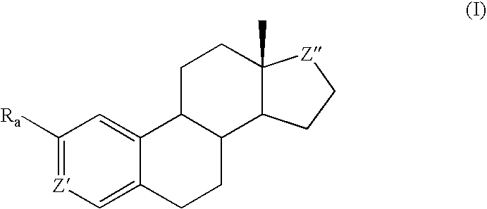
C1([Ra])=[Z]C=C2C(=C1)C1C(CC2)C2C(C)(CC1)[Z]CC2
